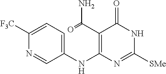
C1([F3C])=CC=C(NC2=C(C(=O)N)C(=O)NC([SMe])=N2)C=N1
